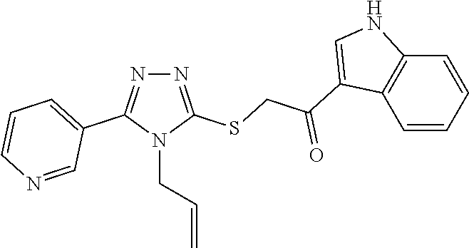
N1=C(SCC(=O)C2=CNC3=C2C=CC=C3)N(CC=C)C(C2=CC=CN=C2)=N1
